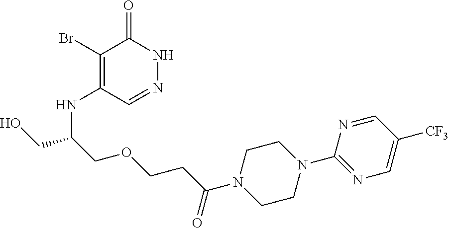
C1(Br)=C(NC(CO)COCCC(N2CCN(C3=NC=C([CF3])C=N3)CC2)=O)C=NNC1=O
